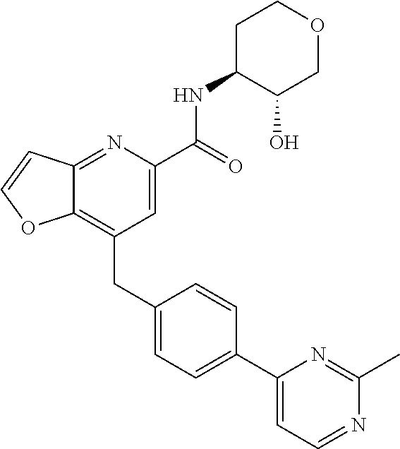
C12=C(CC3=CC=C(C4=CC=NC(C)=N4)C=C3)C=C(C(NC3C(O)COCC3)=O)N=C1C=CO2
